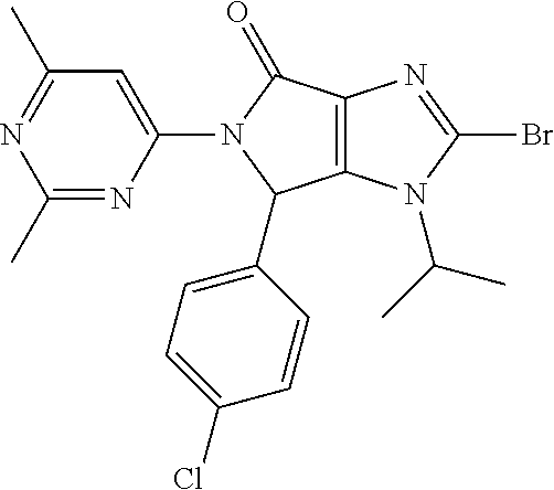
C1(C)=NC(N2C(C3=CC=C(Cl)C=C3)C3=C(C2=O)N=C(Br)N3C(C)C)=CC(C)=N1
